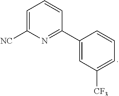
[NC]C1=CC=CC(C2=CC([CF3])=CC=C2)=N1
